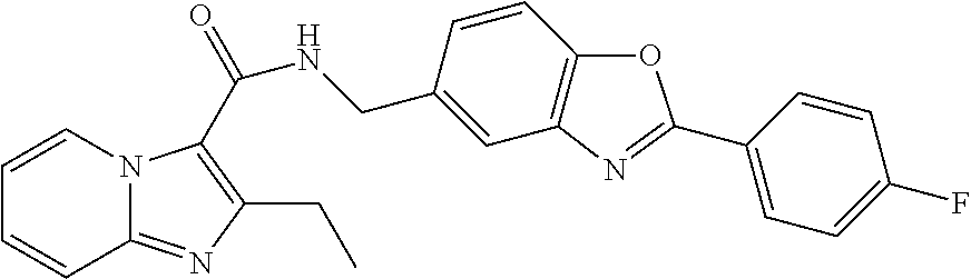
C1=CN2C(=NC(CC)=C2C(NCC2=CC3=C(C=C2)OC(C2=CC=C(F)C=C2)=N3)=O)C=C1
